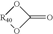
[R40]1OC(=O)O1
